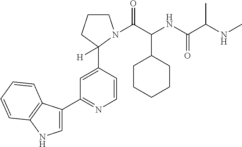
C1=CC(C2([H])CCCN2C(C(NC(C(NC)C)=O)C2CCCCC2)=O)=CC(C2=CNC3=C2C=CC=C3)=N1
